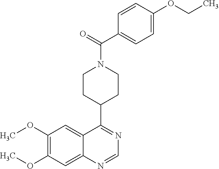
N1=C(C2CCN(C(C3=CC=C(OCC)C=C3)=O)CC2)C2=CC(OC)=C(OC)C=C2N=C1
